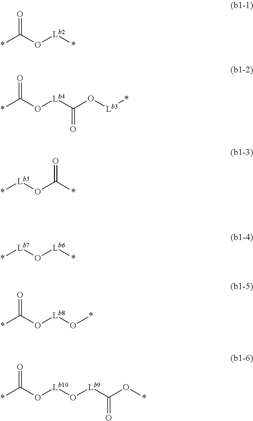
O=C(O[Lb2]*)*.O=C(O[Lb4]C(O[Lb3]*)=O)*.*[Lb5]OC(*)=O.*[Lb7]O[Lb6]*.O=C(O[Lb8]O*)*.O=C(O[Lb10]O[Lb9]C(O*)=O)*
